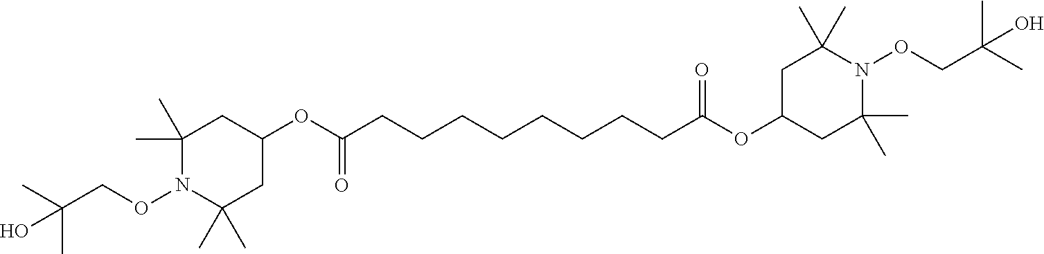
C1(C)(C)N(OCC(C)(C)O)C(C)(C)CC(OC(CCCCCCCCC(OC2CC(C)(C)N(OCC(C)(C)O)C(C)(C)C2)=O)=O)C1
